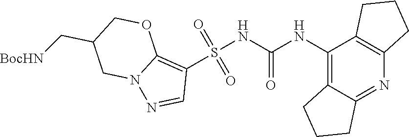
S(NC(NC1=C2C(=NC3=C1CCC3)CCC2)=O)(C1=C2N(N=C1)CC(C[BocHN])CO2)(=O)=O
